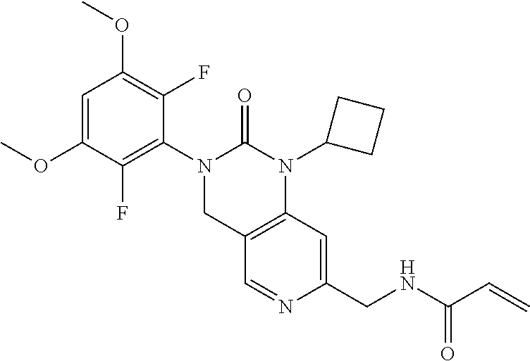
COC1=CC(OC)=C(F)C(N2C(=O)N(C3CCC3)C3=C(C2)C=NC(CNC(C=C)=O)=C3)=C1F
